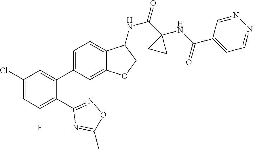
C1(Cl)=CC(F)=C(C2=NOC(C)=N2)C(C2=CC=C3C(=C2)OCC3NC(=O)C2(NC(C3=CC=NN=C3)=O)CC2)=C1
